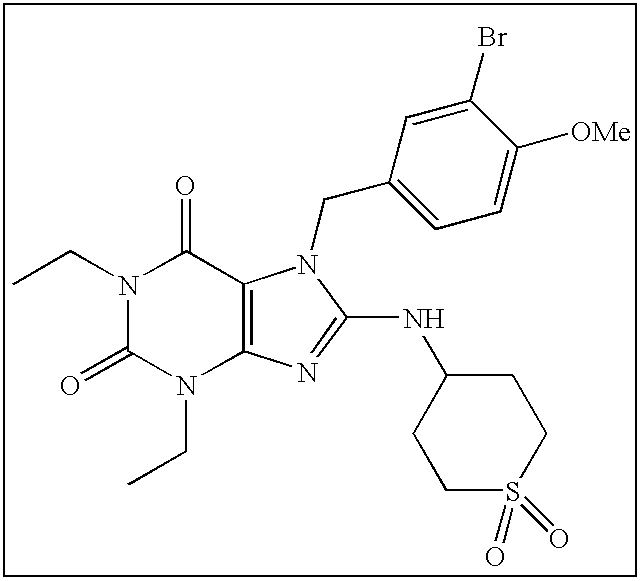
N1(CC)C(=O)N(CC)C2=C(C1=O)N(CC1=CC=C([OMe])C(Br)=C1)C(NC1CCS(=O)(=O)CC1)=N2
